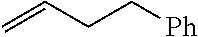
C=CCC[Ph]
